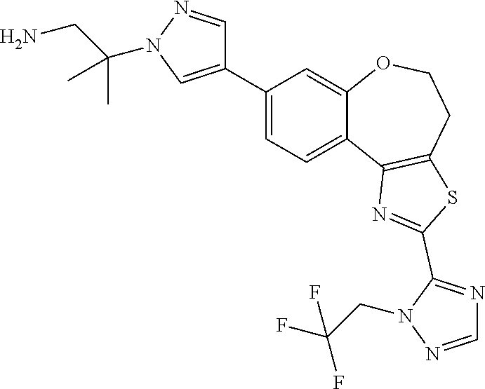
C1=C(C2=CN(C(CN)(C)C)N=C2)C=C2C(=C1)C1=C(CCO2)SC(C2=NC=NN2CC(F)(F)F)=N1
